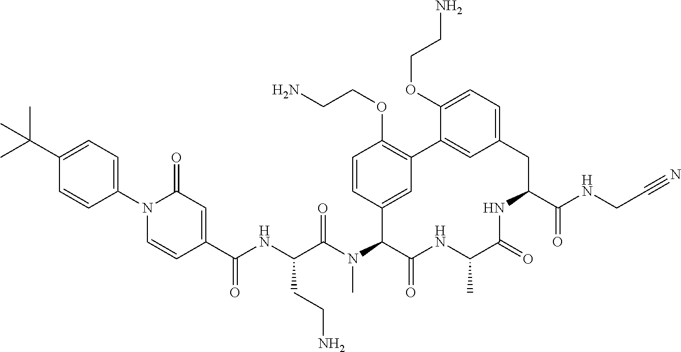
C1(C(NC(C(N(C2C(=O)NC(C)C(=O)NC(C(NCC#N)=O)CC3=CC=C(OCCN)C(=C3)C3=C(OCCN)C=CC2=C3)C)=O)CCN)=O)=CC(=O)N(C2=CC=C(C(C)(C)C)C=C2)C=C1
